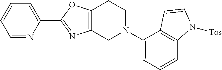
C1(C2=NC3=C(O2)CCN(C2=CC=CC4=C2C=CN4[Tos])C3)=CC=CC=N1
